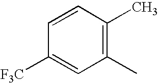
C1=CC(C)=C(C)C=C1[F3C]
